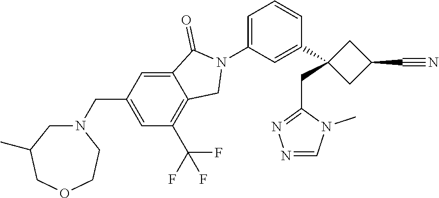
C1=C2C(=O)N(C3=CC=CC(C4(CC5=NN=CN5C)CC(C#N)C4)=C3)CC2=C(C(F)(F)F)C=C1CN1CC(C)COCC1
